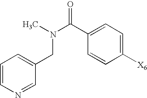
C1=CN=CC(CN(C(=O)C2=CC=C([X6])C=C2)C)=C1
